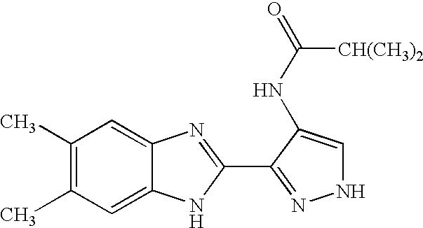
C1(C)=C(C)C=C2C(=C1)N=C(C1=NNC=C1NC(=O)[CH(CH3)2])N2
